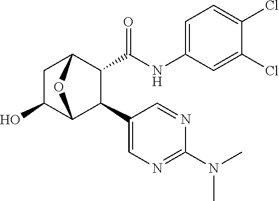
N(C)(C1=NC=C(C2C(C(NC3=CC=C(Cl)C(Cl)=C3)=O)C3CC(O)C2O3)C=N1)C
